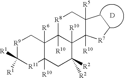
[R9]1C([R1])([R1])[R11]C2([R10])C([R6])(C1)C1([R10])C([R10])(C([R2])([R2])C2)C2([R10])C([R5])(C[R8]1)CC[R7]2.[D]
